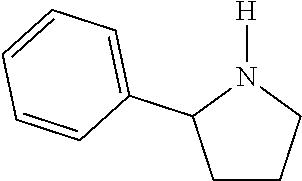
C1CCN([H])C1C1=CC=CC=C1
